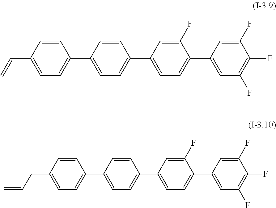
C1(F)=CC(C2=CC=C(C3=CC=C(C=C)C=C3)C=C2)=CC=C1C1=CC(F)=C(F)C(F)=C1.C1(F)=CC(C2=CC=C(C3=CC=C(CC=C)C=C3)C=C2)=CC=C1C1=CC(F)=C(F)C(F)=C1
